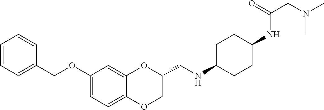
C1(OCC2=CC=CC=C2)=CC=C2C(=C1)OC(CNC1CCC(NC(CN(C)C)=O)CC1)CO2
